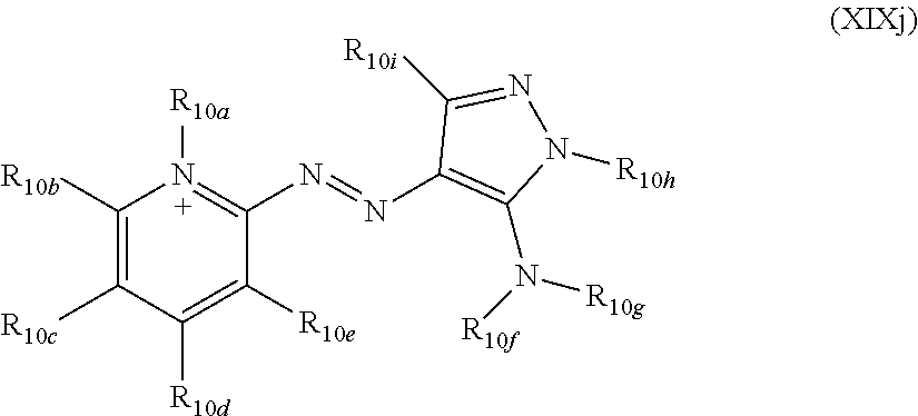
C1([R10b])=C([R10c])C([R10d])=C([R10e])C(N=NC2=C(N([R10f])[R10g])N([R10h])N=C2[R10i])=N1[R10a]
